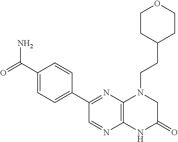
C1(C2=NC3=C(N=C2)NC(=O)CN3CCC2CCOCC2)=CC=C(C(=O)N)C=C1
